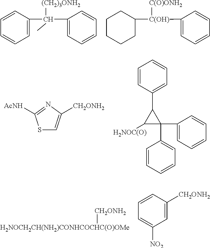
C1=C(C(C2=CC=CC=C2)([(CH2)3ONH2])C)C=CC=C1.C1C([C(OH)](C2=CC=CC=C2)[C(O)ONH2])CCCC1.S1C=C([CH2ONH2])N=C1[AcNH].C1=CC(C2C([H2NOC(O)])C2(C2=CC=CC=C2)C2=CC=CC=C2)=CC=C1.[CH2ONH2][H2NOCH2CH(NH2)CONHCOCHC(O)OMe].C1=C([CH2ONH2])C=CC=C1[NO2]
